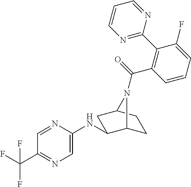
C1=NC(NC2C3CCC(C2)N3C(=O)C2=C(C3=NC=CC=N3)C(F)=CC=C2)=CN=C1C(F)(F)F
